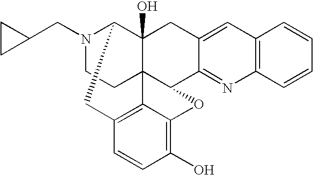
N1(CC2CC2)CCC23C4(O)C1CC1=C2C(=C(O)C=C1)OC3C1=NC2=C(C=C1C4)C=CC=C2
